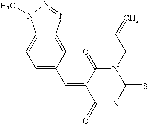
O=C1C(=CC2=CC=C3C(=C2)N=NN3C)C(=O)N(CC=C)C(=S)N1
